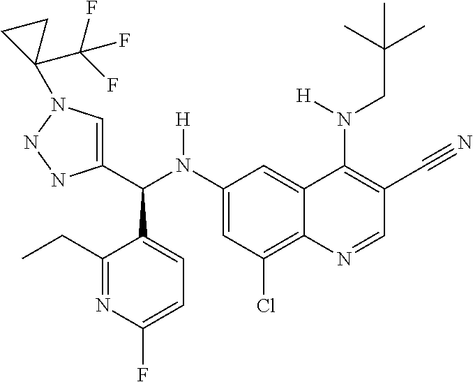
C1(N(C(C2=CN(C3(C(F)(F)F)CC3)NN2)C2=CC=C(F)N=C2CC)[H])=CC(Cl)=C2C(=C1)C(N(CC(C)(C)C)[H])=C(C#N)C=N2
